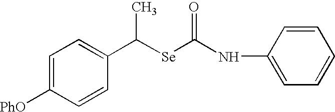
C1=C([PhO])C=CC(C([Se]C(NC2=CC=CC=C2)=O)C)=C1
